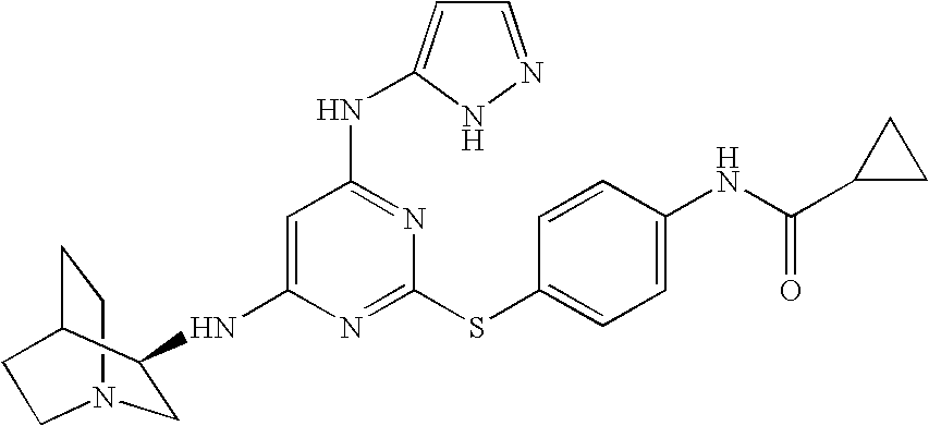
N12CCC(C(NC3=CC(NC4=CC=NN4)=NC(SC4=CC=C(NC(=O)C5CC5)C=C4)=N3)C1)CC2
